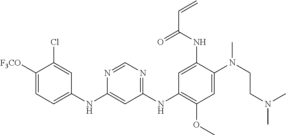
C1(NC2=CC=C([OCF3])C(Cl)=C2)=CC(NC2=C(OC)C=C(N(CCN(C)C)C)C(NC(C=C)=O)=C2)=NC=N1
